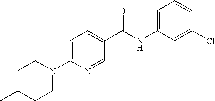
C1=C(NC(C2=CC=C(N3CCC(C)CC3)N=C2)=O)C=C(Cl)C=C1
